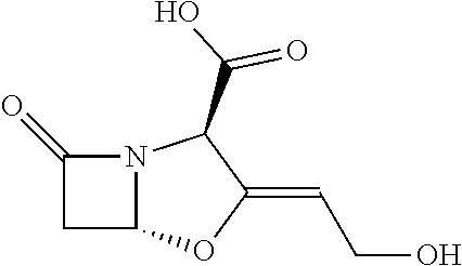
C1C2N(C1=O)C(C(O)=O)C(=CCO)O2
